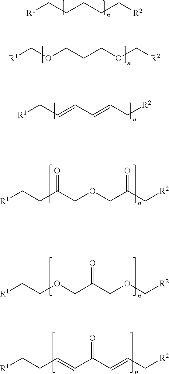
[R1]CCCCC[R2].[R1]COCCCOC[R2].[R1]CC=CC=CC[R2].[R1]CCC(COCC(C[R2])=O)=O.[R1]CCOCC(COC[R2])=O.[R1]CCC=CC(C=CC[R2])=O
